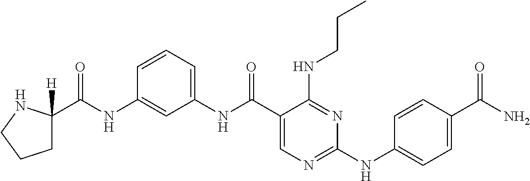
C1(NC(=O)C2([H])CCCN2)=CC(NC(C2=CN=C(NC3=CC=C(C(N)=O)C=C3)N=C2NCCC)=O)=CC=C1
